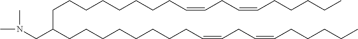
C(CCCC=CCC=CCCCCC)CCCCC(CCCCCCCCC=CCC=CCCCCC)CN(C)C
